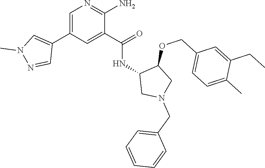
C1=C(C2=CN(C)N=C2)C=C(C(=O)NC2CN(CC3=CC=CC=C3)CC2OCC2=CC=C(C)C(CC)=C2)C(N)=N1
